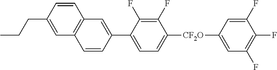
C(C)CC1=CC2=C(C=C1)C=C(C1=CC=C([CF2O]C3=CC(F)=C(F)C(F)=C3)C(F)=C1F)C=C2
